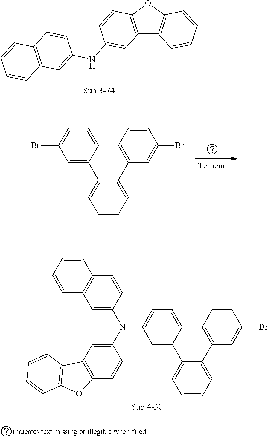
C12=C(OC3=C1C=CC=C3)C=CC(NC1=CC3=C(C=C1)C=CC=C3)=C2.C1=CC=C(C2=CC=CC(Br)=C2)C(C2=CC(Br)=CC=C2)=C1.C1=CC=C(C2=CC=CC(Br)=C2)C(C2=CC(N(C3=CC4=C(C=C3)OC3=C4C=CC=C3)C3=CC4=C(C=C3)C=CC=C4)=CC=C2)=C1
